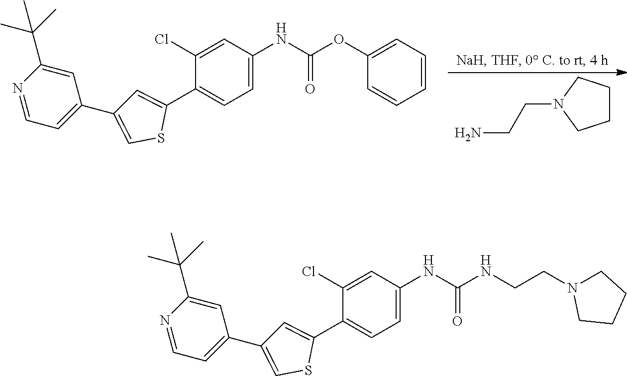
N(CCN1CCCC1)C(NC1=CC=C(C2=CC(C3=CC=NC(C(C)(C)C)=C3)=CS2)C(Cl)=C1)=O.O(C1=CC=CC=C1)C(NC1=CC=C(C2=CC(C3=CC=NC(C(C)(C)C)=C3)=CS2)C(Cl)=C1)=O.NCCN1CCCC1
